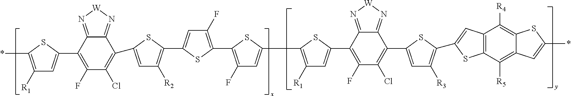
C1([R1])=C(*)SC(C2=C(F)C(Cl)=C(C3=CC([R2])=C(C4=CC(F)=C(C5=C(F)C=C(C6=C([R1])C=C(C7=C(F)C(Cl)=C(C8=CC([R3])=C(C9=CC%10=C(C([R5])=C%11C(=C%10[R4])SC(*)=C%11)S9)S8)C8=N[W]N=C78)S6)S5)S4)S3)C3=N[W]N=C23)=C1
